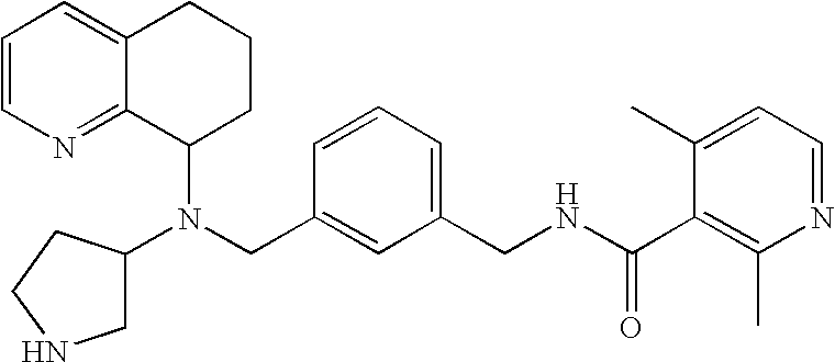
N(CC1=CC(CNC(C2=C(C)N=CC=C2C)=O)=CC=C1)(C1CCCC2=CC=CN=C12)C1CNCC1
